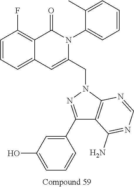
C1=CC=C2C(=C1F)C(=O)N(C1=CC=CC=C1C)C(CN1N=C(C3=CC(O)=CC=C3)C3=C1N=CN=C3N)=C2
